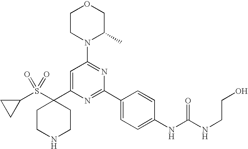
C1(C2=CC(N3C(C)COCC3)=NC(C3=CC=C(NC(=O)NCCO)C=C3)=N2)(S(C2CC2)(=O)=O)CCNCC1
